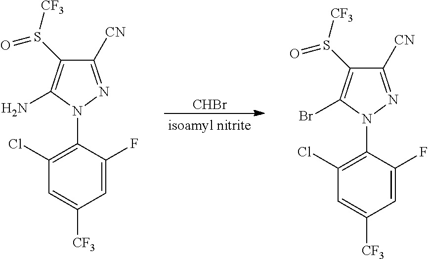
[CHBr].C1=C(F)C(N2N=C([CN])C(S([CF3])=O)=C2Br)=C(Cl)C=C1[CF3].C1=C(F)C(N2N=C([CN])C(S([CF3])=O)=C2N)=C(Cl)C=C1[CF3]
